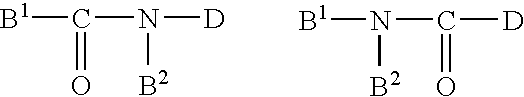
[B1]C(N([D])[B2])=O.[B1]N(C([D])=O)[B2]
